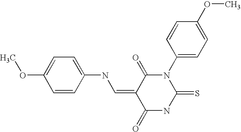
O=C1C(=CNC2=CC=C(OC)C=C2)C(=O)NC(=S)N1C1=CC=C(OC)C=C1
